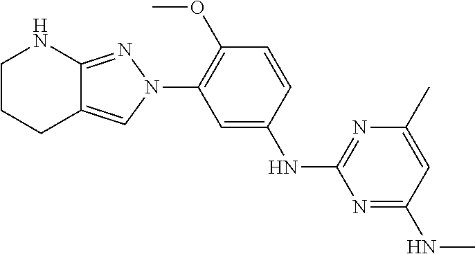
C1=CC(OC)=C(N2N=C3C(=C2)CCCN3)C=C1NC1=NC(C)=CC(NC)=N1
